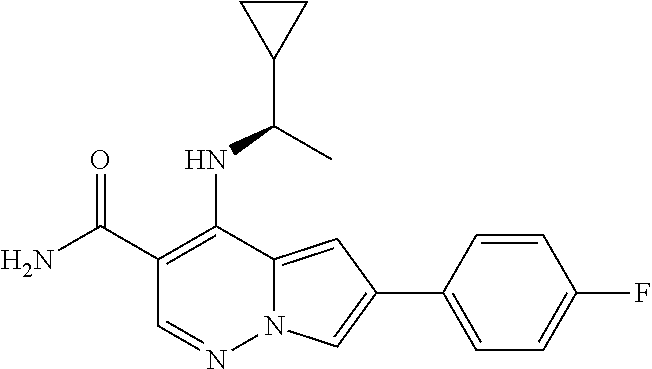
C1(C(N)=O)=C(NC(C2CC2)C)C2=CC(C3=CC=C(F)C=C3)=CN2N=C1
